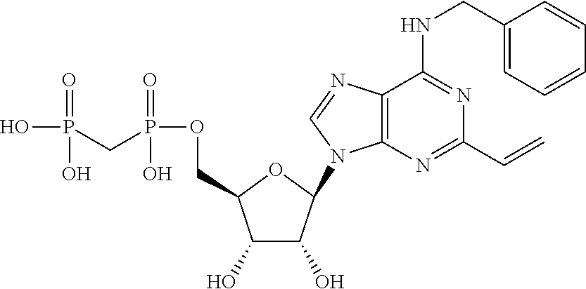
C1(O)C(O)C(N2C3=C(N=C2)C(NCC2=CC=CC=C2)=NC(C=C)=N3)OC1COP(CP(O)(=O)O)(=O)O
